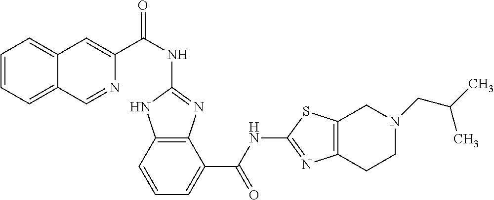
C1(NC(C2=CC3=CC=CC=C3C=N2)=O)=NC2=C(N1)C=CC=C2C(NC1=NC2=C(S1)CN(CC(C)C)CC2)=O
